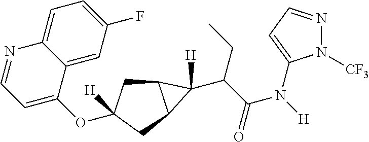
C12CC(OC3=CC=NC4=CC=C(F)C=C34)([H])CC1C2(C(C(=O)N([H])C1=CC=NN1[CF3])CC)[H]
